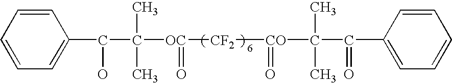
C1=CC=C(C(C([OC]([CF2][CO](C(C(C2=CC=CC=C2)=O)(C)C)=O)=O)(C)C)O)C=C1
